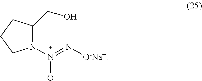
N1(N(=N[O-Na+])[O-])C(CO)CCC1
